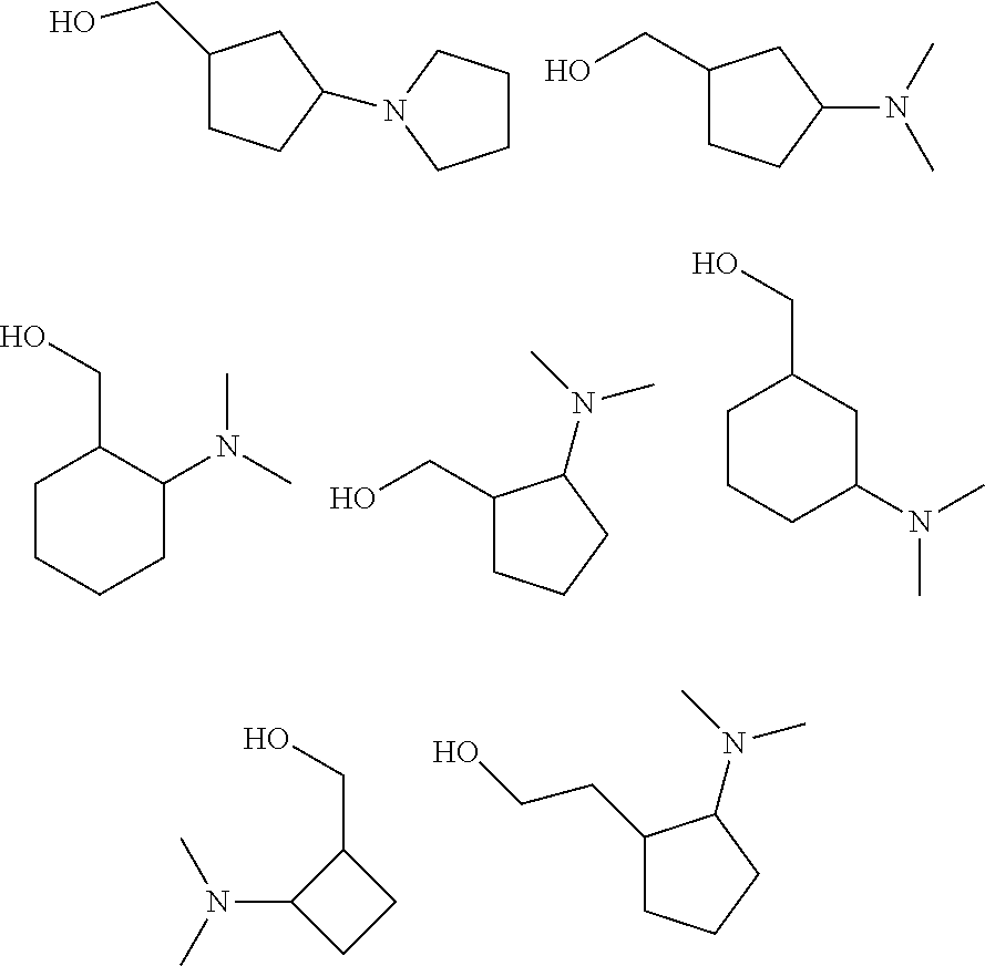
C1(CO)CCC(N2CCCC2)C1.C1(CO)CCC(N(C)C)C1.C1CCCC(N(C)C)C1CO.C1(CO)CCCC1N(C)C.C1CCC(N(C)C)CC1CO.N(C1CCC1CO)(C)C.C1(CCO)CCCC1N(C)C
